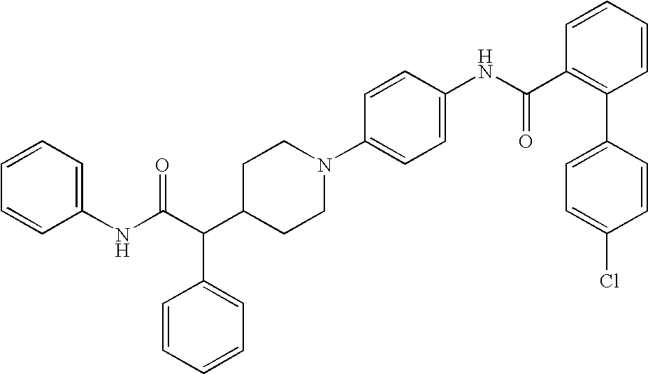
C(C(C1CCN(C2=CC=C(NC(C3=C(C4=CC=C(Cl)C=C4)C=CC=C3)=O)C=C2)CC1)C1=CC=CC=C1)(NC1=CC=CC=C1)=O
